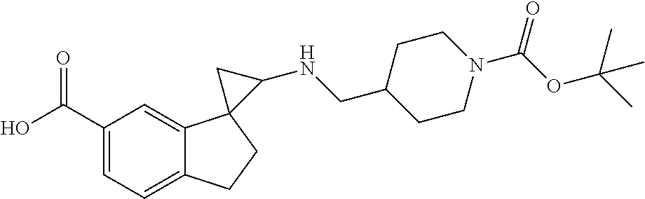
C1=C(C(O)=O)C=C2C(=C1)CCC21C(NCC2CCN(C(OC(C)(C)C)=O)CC2)C1
